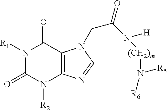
N1([R1])C(=O)N([R2])C2=C(C1=O)N(CC(=O)N([(CH2)m]N([R6])[R5])[H])C=N2
